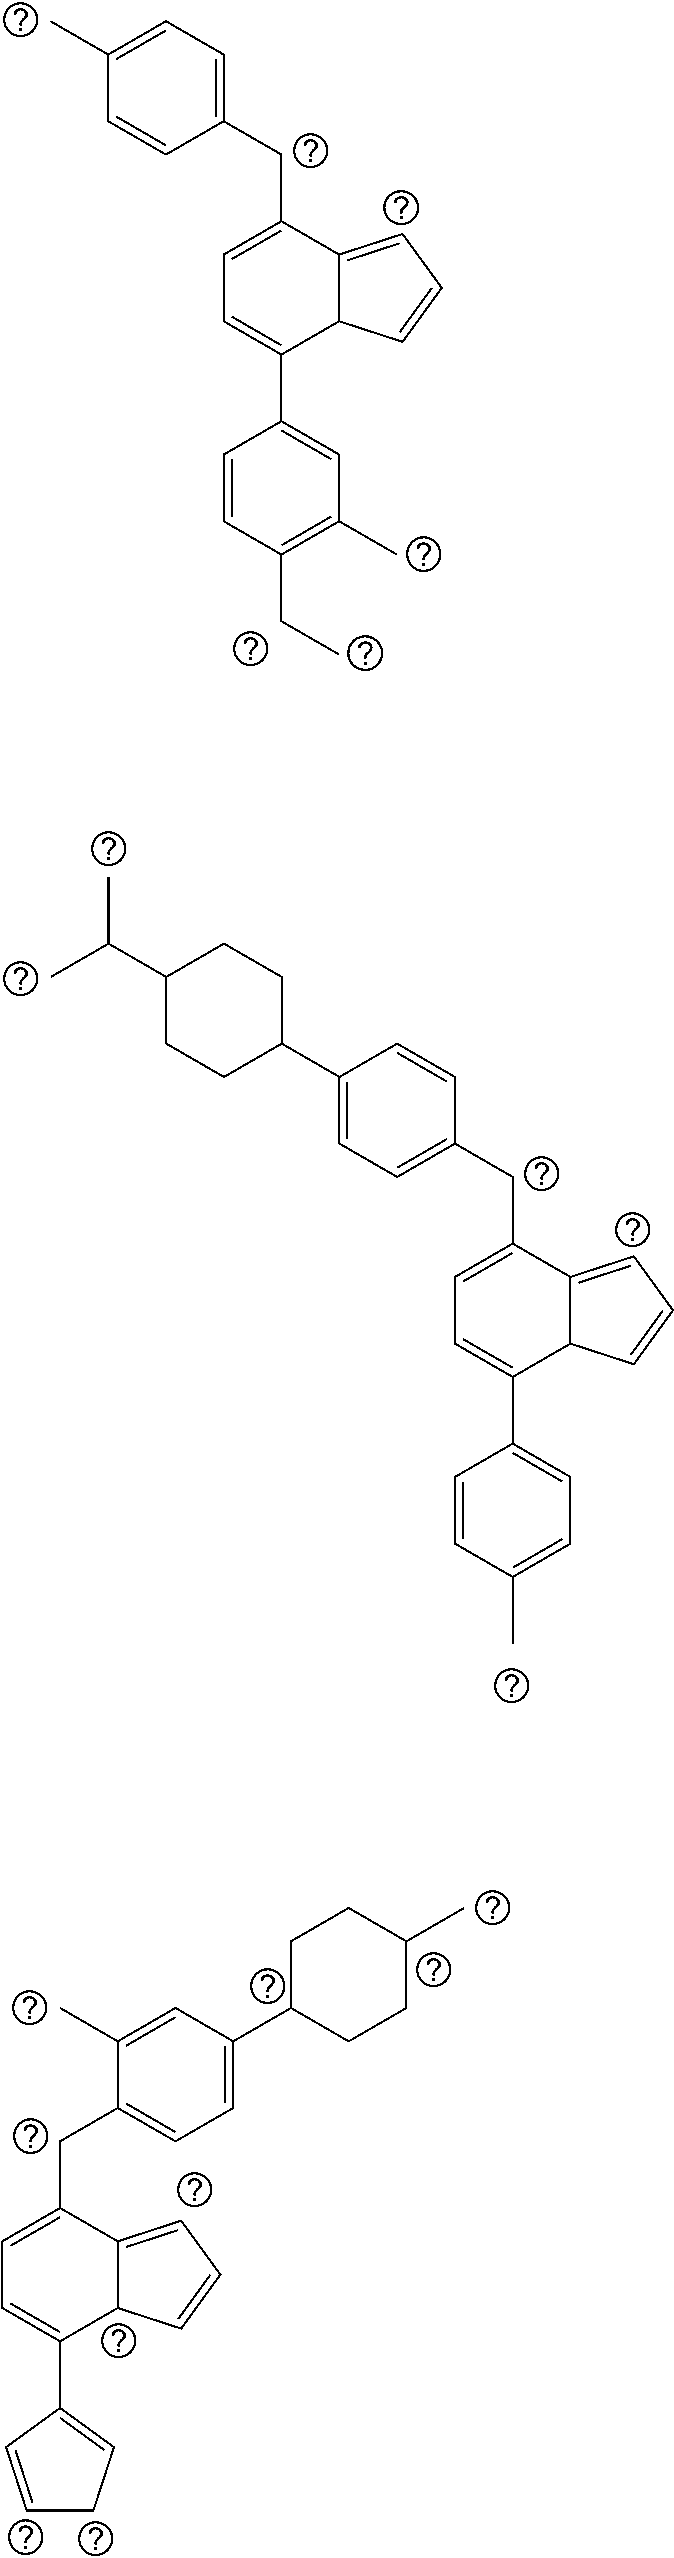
CC1=CC=C(CC2=CC=C(C3=CC(C)=C(CC)C=C3)C3C2=CC=C3)C=C1.C1(C2=CC=C(CC3=CC=C(C4=CC=C(C)C=C4)C4C3=CC=C4)C=C2)CCC(C(C)C)CC1.C1C(C2=CC=C(CC3=CC=C(C4=CCC=C4)C4C3=CC=C4)C(C)=C2)CCC(C)C1
